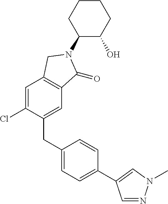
C1(N2C(=O)C3=C(C=C(Cl)C(CC4=CC=C(C5=CN(C)N=C5)C=C4)=C3)C2)C(O)CCCC1
